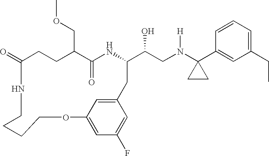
C1(=O)CCC(COC)C(=O)NC(C(CN(C2(C3=CC(CC)=CC=C3)CC2)[H])O)CC2=CC(=CC(F)=C2)OCCCCN1
